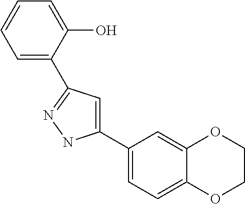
C12=CC(C3=CC(C4=CC=CC=C4O)=NN3)=CC=C1OCCO2
